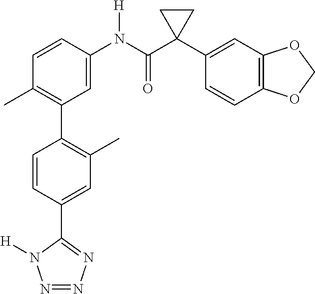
C1=CC(N(C(C2(C3=CC4=C(C=C3)OCO4)CC2)=O)[H])=CC(C2=C(C)C=C(C3=NN=NN3[H])C=C2)=C1C
